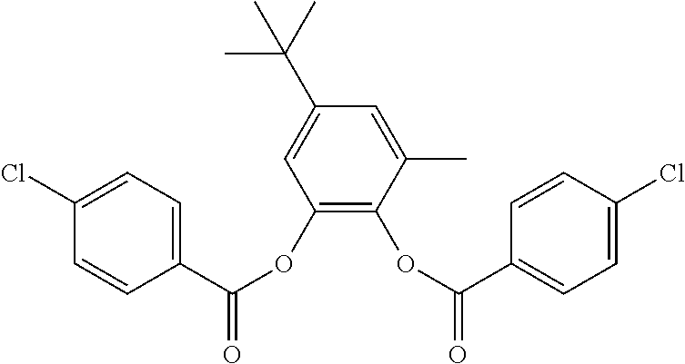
C1=C(C)C(OC(C2=CC=C(Cl)C=C2)=O)=C(OC(C2=CC=C(Cl)C=C2)=O)C=C1C(C)(C)C
